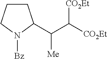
C1CCN([Bz])C1C(C([CO2Et])[CO2Et])[Me]
